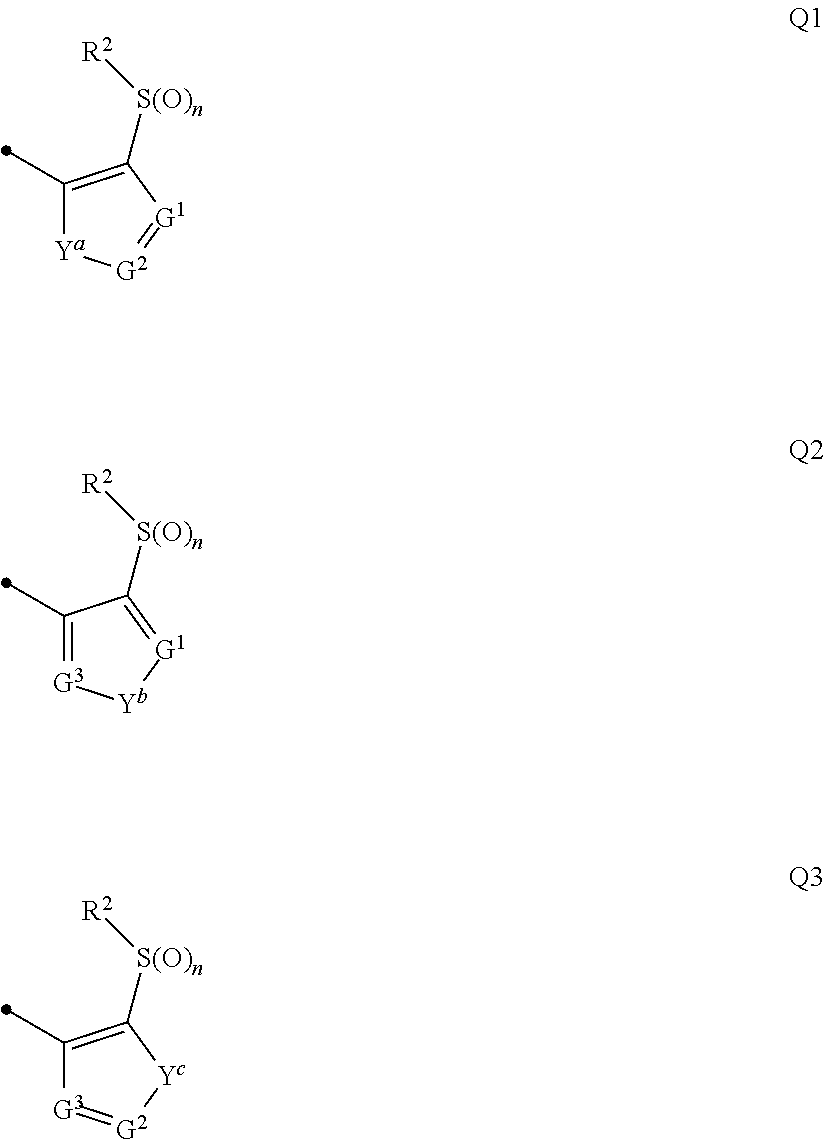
C1(C)=C([S(O)n][R2])[G1]=[G2][Ya]1.C1(C)=[G3][Yb][G1]=C1[S(O)n][R2].C1(C)=C([S(O)n][R2])[Yc][G2]=[G3]1
